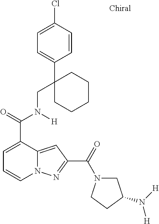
C1=C(C(=O)N(CC2(C3=CC=C(Cl)C=C3)CCCCC2)[H])C2=CC(C(=O)N3CC(N([H])[H])CC3)=NN2C=C1
